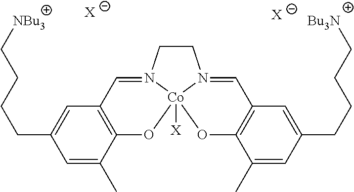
C1=C(CCCC[NBu3])C=C(C)C2=C1C=N1CCN3=CC4=C(C(C)=CC(CCCC[Bu3N])=C4)O[Co]13([X])O2.[X].[X]
